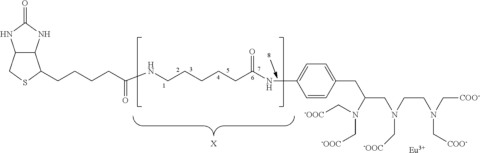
C12C(NC(=O)N1)C(CCCCC(NCCCCCC(NC1=CC=C(CC(N(C[-OOC])C[-OOC])CN(CCN(C[COO-])C[COO-])C[-OOC])C=C1)=O)=O)SC2.[X].[Eu]
